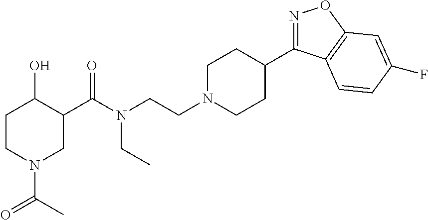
N1=C(C2CCN(CCN(C(=O)C3C(O)CCN(C(=O)C)C3)CC)CC2)C2=C(O1)C=C(F)C=C2
